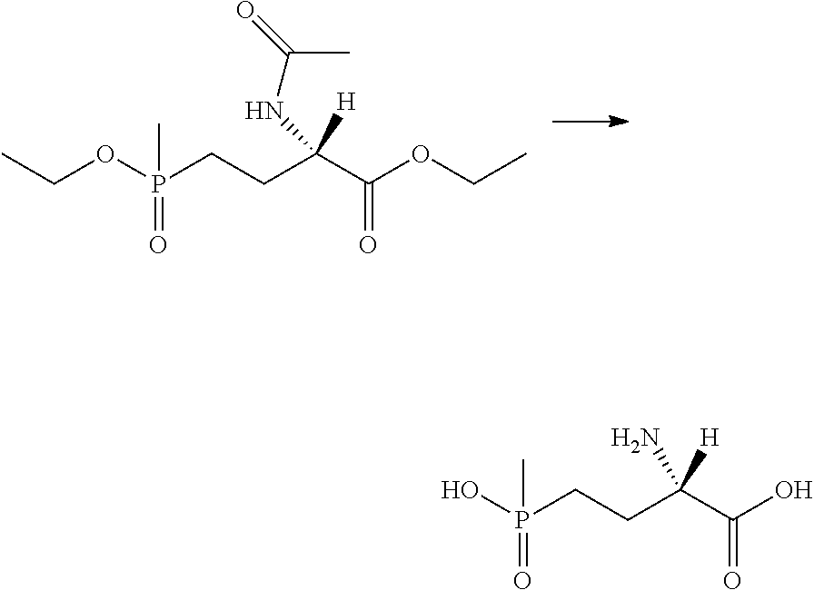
P(CCC(C(OCC)=O)([H])NC(=O)C)(OCC)(=O)C.P(CCC(C(O)=O)([H])N)(O)(=O)C
